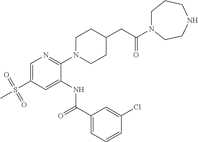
C1=C(S(=O)(=O)C)C=C(NC(C2=CC=CC(Cl)=C2)=O)C(N2CCC(CC(=O)N3CCCNCC3)CC2)=N1
